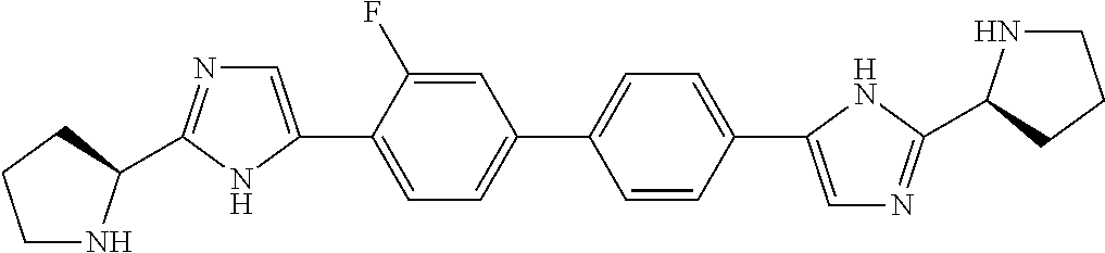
C1=C(F)C(C2=CN=C(C3NCCC3)N2)=CC=C1C1=CC=C(C2=CN=C(C3NCCC3)N2)C=C1
